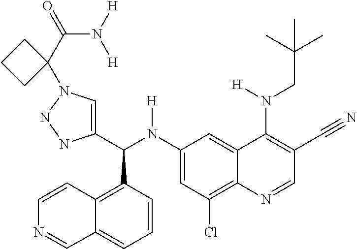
C1(N(C(C2=CN(C3(C(N([H])[H])=O)CCC3)NN2)C2=C3C(=CC=C2)C=NC=C3)[H])=CC(Cl)=C2C(=C1)C(N(CC(C)(C)C)[H])=C(C#N)C=N2
